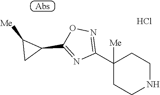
C1([Me])(C2=NOC(C3C([Me])C3)=N2)CCNCC1.Cl
